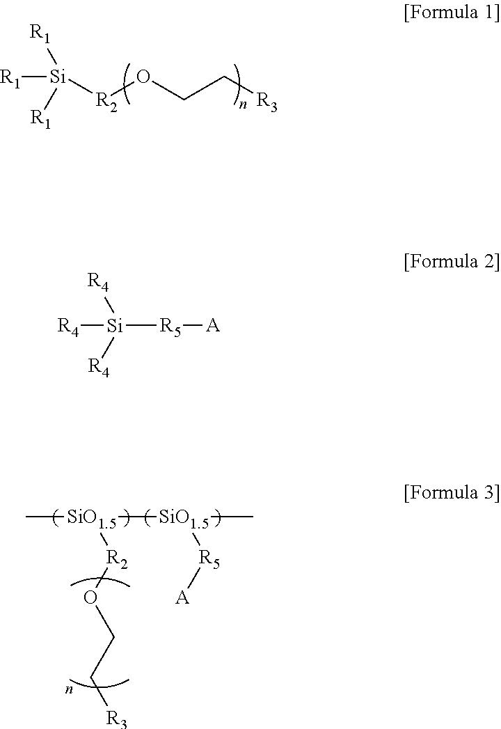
C[SiO1.5]([SiO1.5](C)[R5][A])[R2]OCC[R3].[Si]([R2]OCC[R3])([R1])([R1])[R1].[Si]([R4])([R4])([R4])[R5][A]
